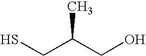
SCC(CO)C
